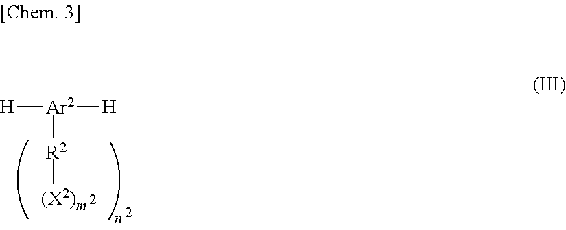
[H][Ar2]([H])[R2][(X2)m]
